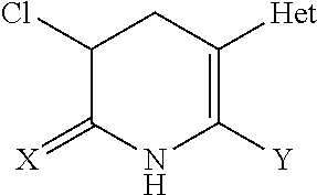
C1([Y])=C([Het])CC(Cl)C(=[X])N1
